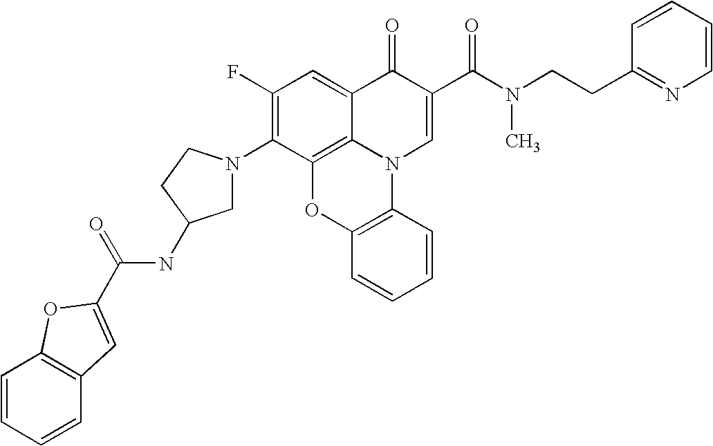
C1(F)=C(N2CC(NC(=O)C3=CC4=C(C=CC=C4)O3)CC2)C2=C3C(=C1)C(=O)C(C(N(CCC1=NC=CC=C1)C)=O)=CN3C1=C(O2)C=CC=C1
